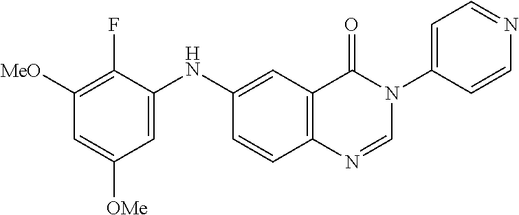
C1=C(NC2=CC3=C(C=C2)N=CN(C2=CC=NC=C2)C3=O)C(F)=C([MeO])C=C1[OMe]
